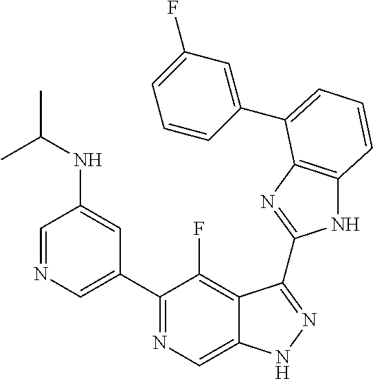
C1=NC=C(C2=NC=C3C(=C2F)C(C2=NC4=C(N2)C=CC=C4C2=CC(F)=CC=C2)=NN3)C=C1NC(C)C
